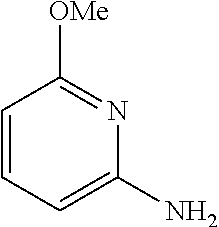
C1=CC=C(N)N=C1[OMe]
